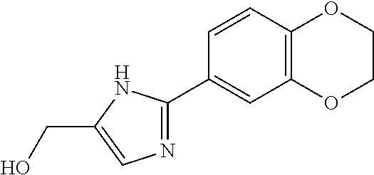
N1=C(C2=CC3=C(C=C2)OCCO3)NC(CO)=C1
